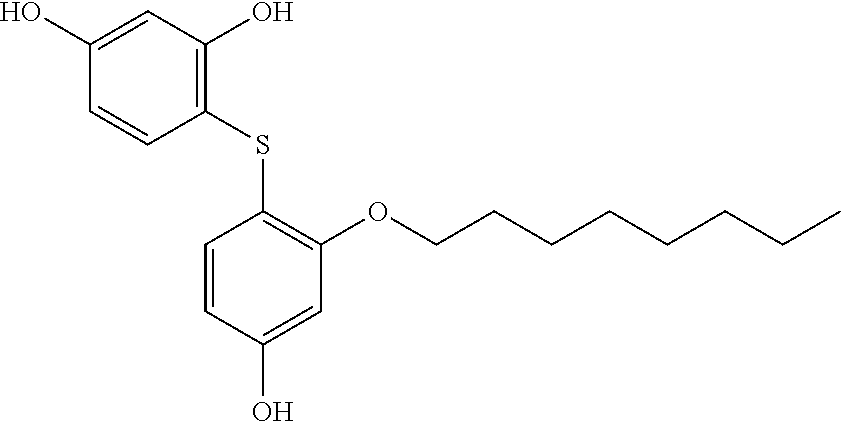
C1(SC2=C(OCCCCCCCC)C=C(O)C=C2)=C(O)C=C(O)C=C1
